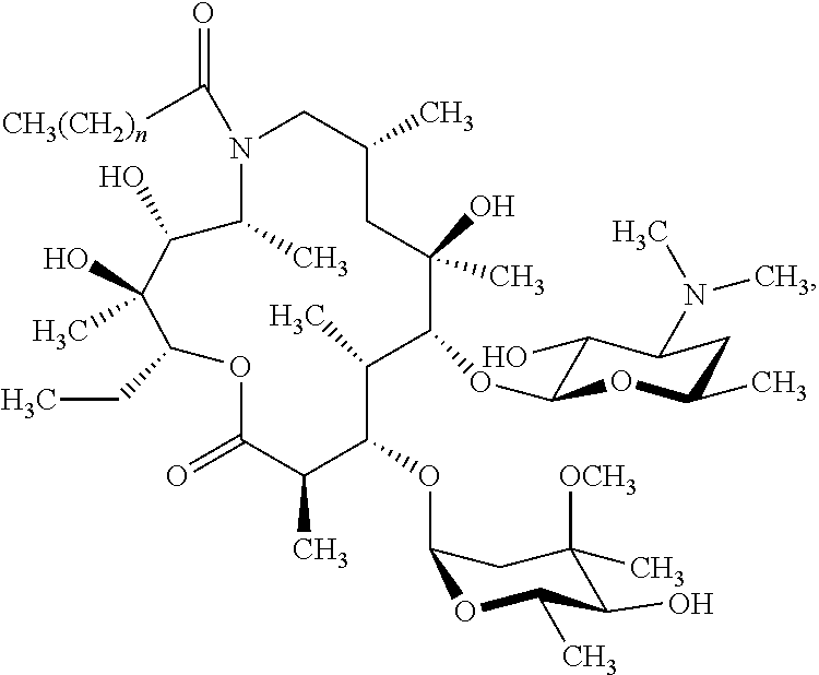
N1(C([CH3(CH2)n])=O)C(C)C(O)C(C)(O)C(CC)OC(=O)C(C)C(OC2OC(C)C(O)C([OCH3])(C)C2)C(C)C(OC2C(O)C(N(C)C)CC(C)O2)C(C)(O)CC(C)C1
